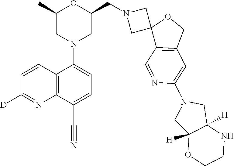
C12=C(C(C#N)=CC=C1N1CC(CN3CC4(C3)C3=C(CO4)C=C(N4CC5([H])C([H])(C4)NCCO5)N=C3)OC(C)C1)N=C([D])C=C2
